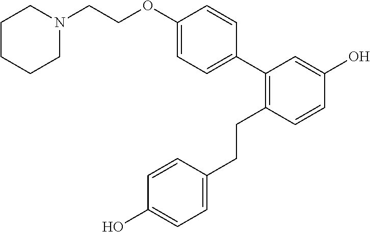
C1=CC(CCC2=C(C3=CC=C(OCCN4CCCCC4)C=C3)C=C(O)C=C2)=CC=C1O
